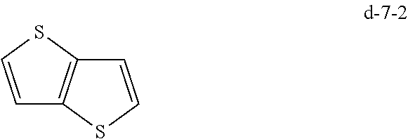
C1=CSC2=C1SC=C2
